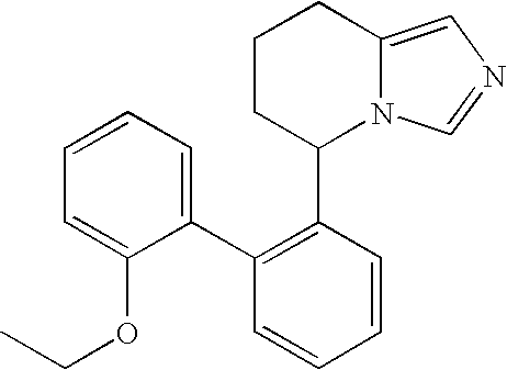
C1CC(C2=C(C3=CC=CC=C3OCC)C=CC=C2)N2C(=CN=C2)C1
